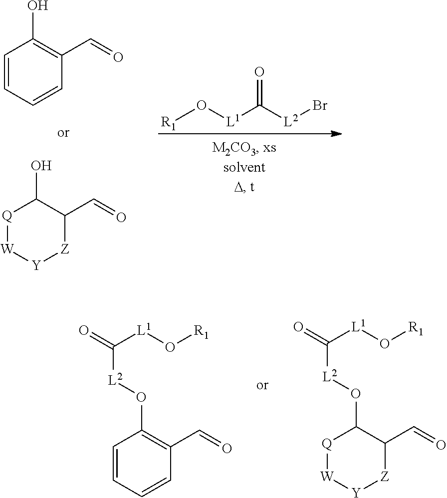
C1=CC=CC(C=O)=C1O.[Q]1[W][Y][Z]C(C=O)C1O.[R1]O[L1]C([L2]Br)=O.[Q]1[W][Y][Z]C(C=O)C1O[L2]C([L1]O[R1])=O.C1=CC=CC(C=O)=C1O[L2]C([L1]O[R1])=O
